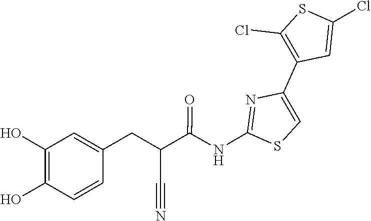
C1(C2=C(Cl)SC(Cl)=C2)=CSC(NC(C(C#N)CC2=CC(O)=C(O)C=C2)=O)=N1
